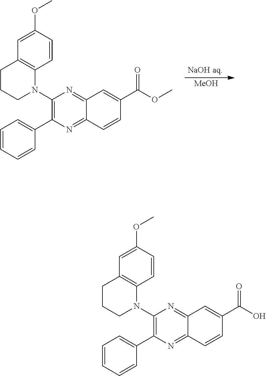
[MeOH].N1(C2=C(C3=CC=CC=C3)N=C3C(=N2)C=C(C(OC)=O)C=C3)C2=C(CCC1)C=C(OC)C=C2.N1(C2=C(C3=CC=CC=C3)N=C3C(=N2)C=C(C(O)=O)C=C3)C2=C(CCC1)C=C(OC)C=C2
